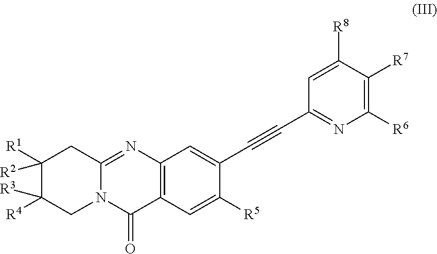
C12=C(C=C([R5])C(C#CC3=NC([R6])=C([R7])C([R8])=C3)=C1)C(=O)N1C(=N2)CC([R1])([R2])C([R4])([R3])C1
